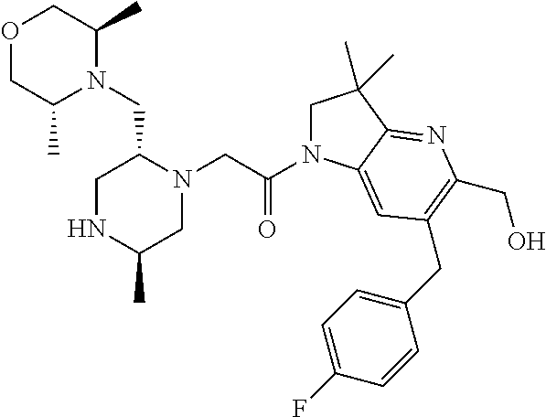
O1CC(C)N(CC2CNC(C)CN2CC(N2CC(C)(C)C3=NC(CO)=C(CC4=CC=C(F)C=C4)C=C23)=O)C(C)C1
